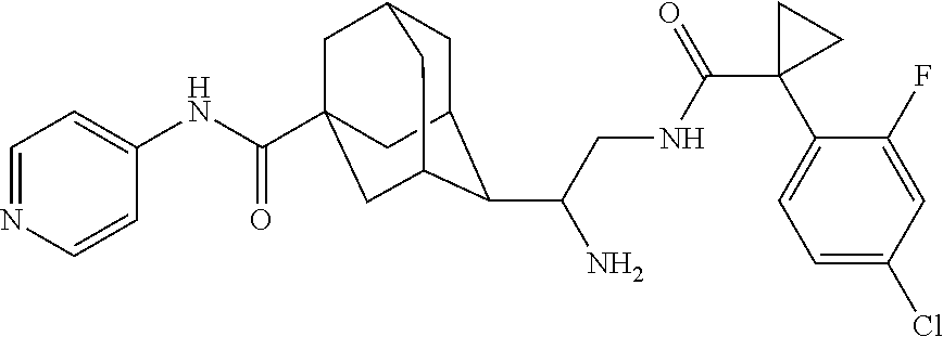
C1C2C(C(CNC(C3(C4=CC=C(Cl)C=C4F)CC3)=O)N)C3CC(C(NC4=CC=NC=C4)=O)(CC1C3)C2
